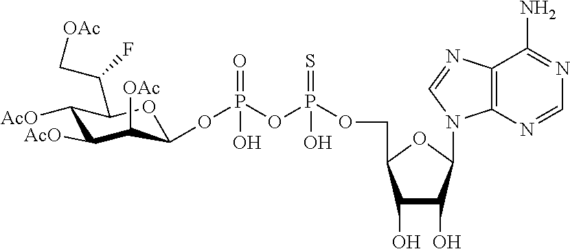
C1([AcO])C([AcO])C([OAc])C(OP(OP(OCC2OC(N3C4=C(C(N)=NC=N4)N=C3)C(O)C2O)(=S)O)(=O)O)OC1C(C[OAc])F
